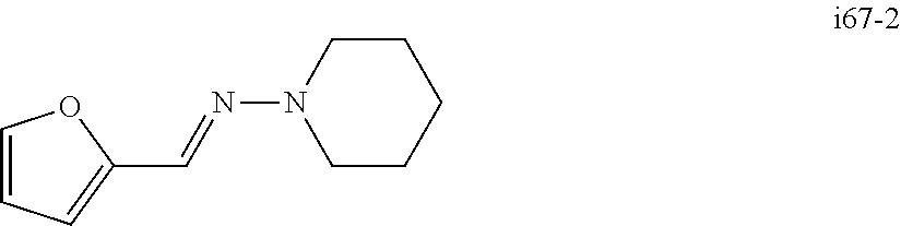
C1=CC=C(C=NN2CCCCC2)O1
